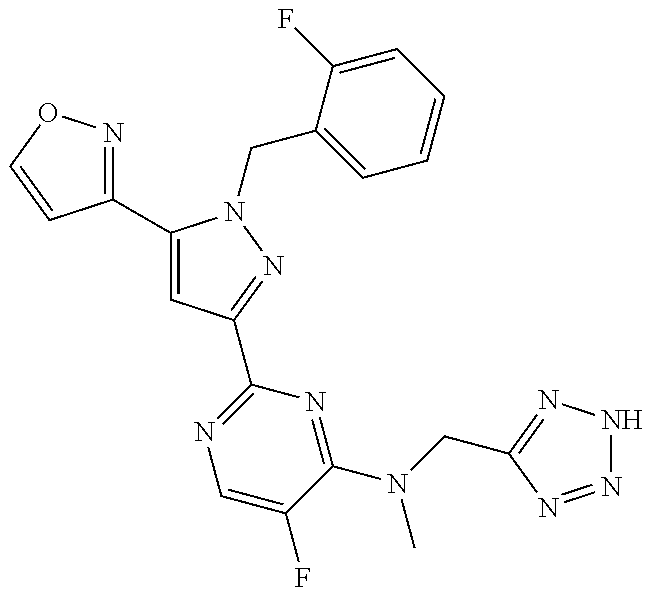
C1(C2=CC(C3=NC=C(F)C(N(CC4=NNN=N4)C)=N3)=NN2CC2=CC=CC=C2F)=NOC=C1
